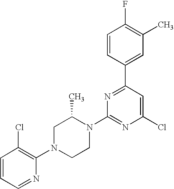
C1=CC=NC(N2CCN(C3=NC(Cl)=CC(C4=CC(C)=C(F)C=C4)=N3)C(C)C2)=C1Cl
